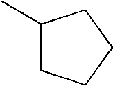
C1(C)CCCC1
